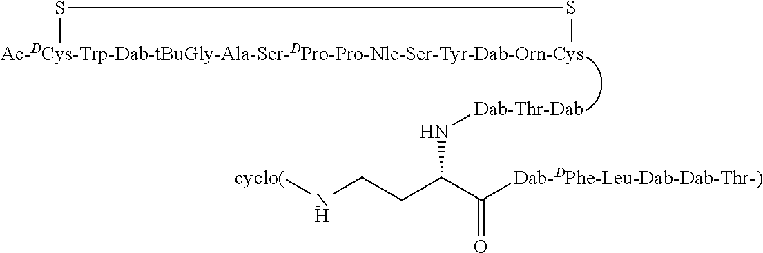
[cyclo(]NCCC(C([Dab-DPhe-Leu-Dab-Dab-Thr-)])=O)N[Dab-Thr-Dab].[Ac-DCys-Trp-Dab-tBuGly-Ala-Ser-DPro-Pro-Nle-Ser-Tyr-Dab-Orn-Cys]1SS1
